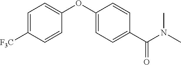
C1=C([F3C])C=CC(OC2=CC=C(C(N(C)C)=O)C=C2)=C1
